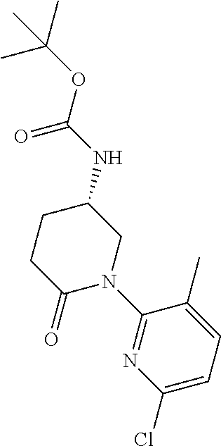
C1(Cl)=CC=C(C)C(N2CC(NC(=O)OC(C)(C)C)CCC2=O)=N1
